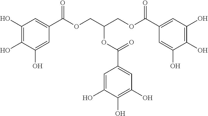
C1(O)=C(O)C(O)=CC(C(OCC(COC(=O)C2=CC(O)=C(O)C(O)=C2)OC(C2=CC(O)=C(O)C(O)=C2)=O)=O)=C1
